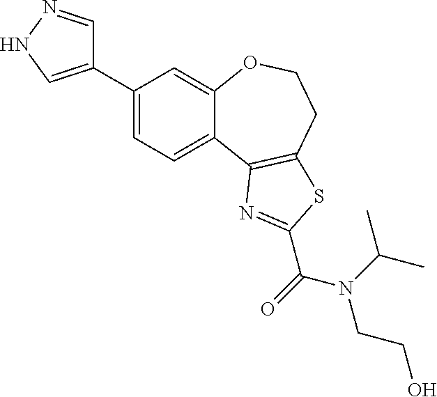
C1(C2=CNN=C2)=CC=C2C(=C1)OCCC1=C2N=C(C(=O)N(C(C)C)CCO)S1
